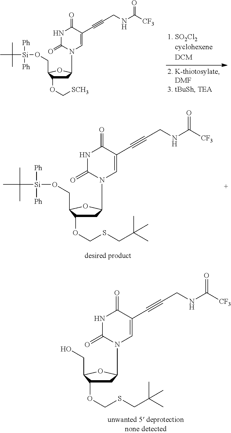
C1C(OC[SCH3])C(CO[Si]([Ph])([Ph])C(C)(C)C)OC1N1C=C(C#CCNC([CF3])=O)C(=O)NC1=O.C1C(OCSCC(C)(C)C)C(CO[Si]([Ph])([Ph])C(C)(C)C)OC1N1C=C(C#CCNC([CF3])=O)C(=O)NC1=O.C1C(OCSCC(C)(C)C)C(CO)OC1N1C=C(C#CCNC([CF3])=O)C(=O)NC1=O
